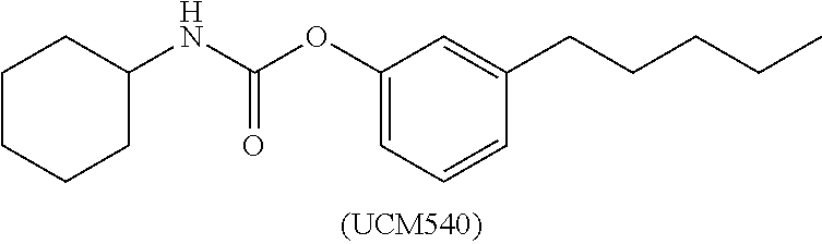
C1(OC(NC2CCCCC2)=O)=CC=CC(CCCCC)=C1
